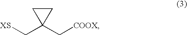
C1CC1(C[XS])C[COOX]
